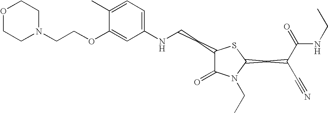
C1(C)=CC=C(NCCC2C(=O)N(CC)C(CC(C#N)C(=O)NCC)S2)C=C1OCCN1CCOCC1
